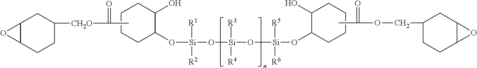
C12C(CCC([CH2O]C(=O)C)C1)O2.C1CCC(O[Si](O[Si](O[Si](OC2CCCCC2O)([R5])[R6])([R3])[R4])([R1])[R2])C(O)C1.CC(=O)OCC1CCC2C(C1)O2
